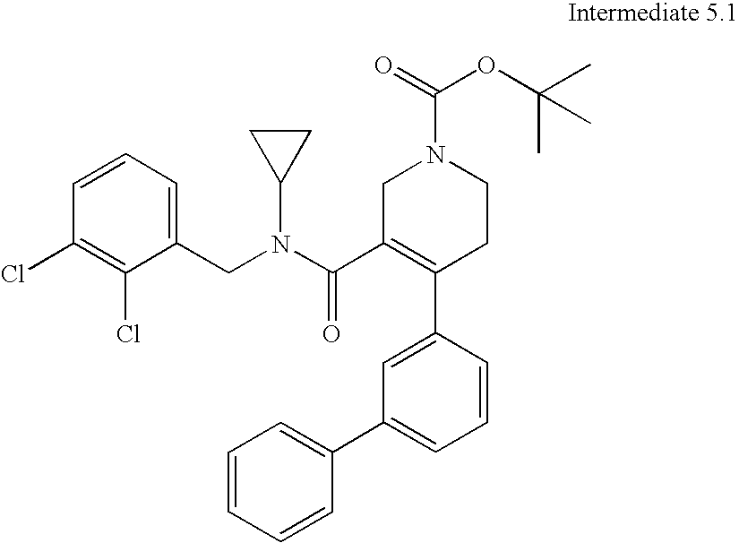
C1=CC(C2=C(C(=O)N(C3CC3)CC3=CC=CC(Cl)=C3Cl)CN(C(OC(C)(C)C)=O)CC2)=CC(C2=CC=CC=C2)=C1
